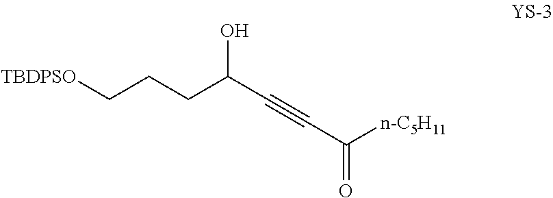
[TBDPSO]CCCC(C#CC([n-C5H11])=O)O
